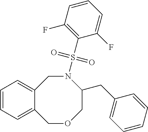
C12=CC=CC=C1COCC(CC1=CC=CC=C1)N(S(C1=C(F)C=CC=C1F)(=O)=O)C2
